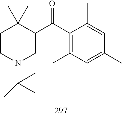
C1CN(C(C)(C)C)C=C(C(C2=C(C)C=C(C)C=C2C)=O)C1(C)C
